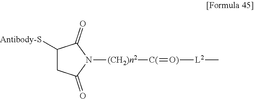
C1([Antibody-S])CC(=O)N([(CH2)n2][C(]=[O)][L2]C)C1=O
